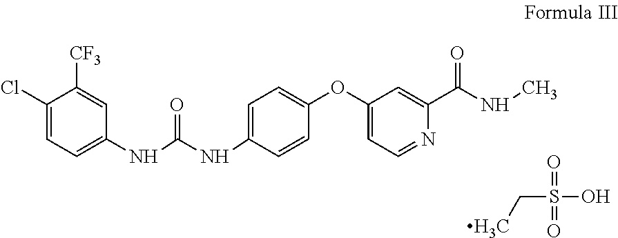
C1(Cl)=CC=C(NC(=O)NC2=CC=C(OC3=CC=NC(C(NC)=O)=C3)C=C2)C=C1[CF3].CCS(O)(=O)=O
